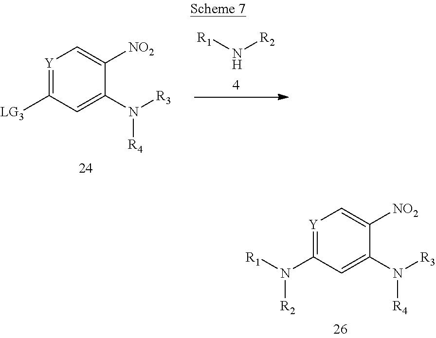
N([R2])[R1].[Y]1=C([LG3])C=C(N([R3])[R4])C([NO2])=C1.[Y]1=C(N([R1])[R2])C=C(N([R3])[R4])C([NO2])=C1
